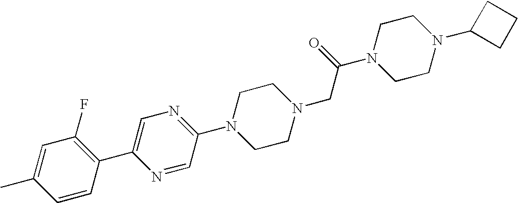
N1=C(N2CCN(CC(N3CCN(C4CCC4)CC3)=O)CC2)C=NC(C2=C(F)C=C(C)C=C2)=C1
